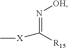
C[X]C(=N[OH])[R15]
